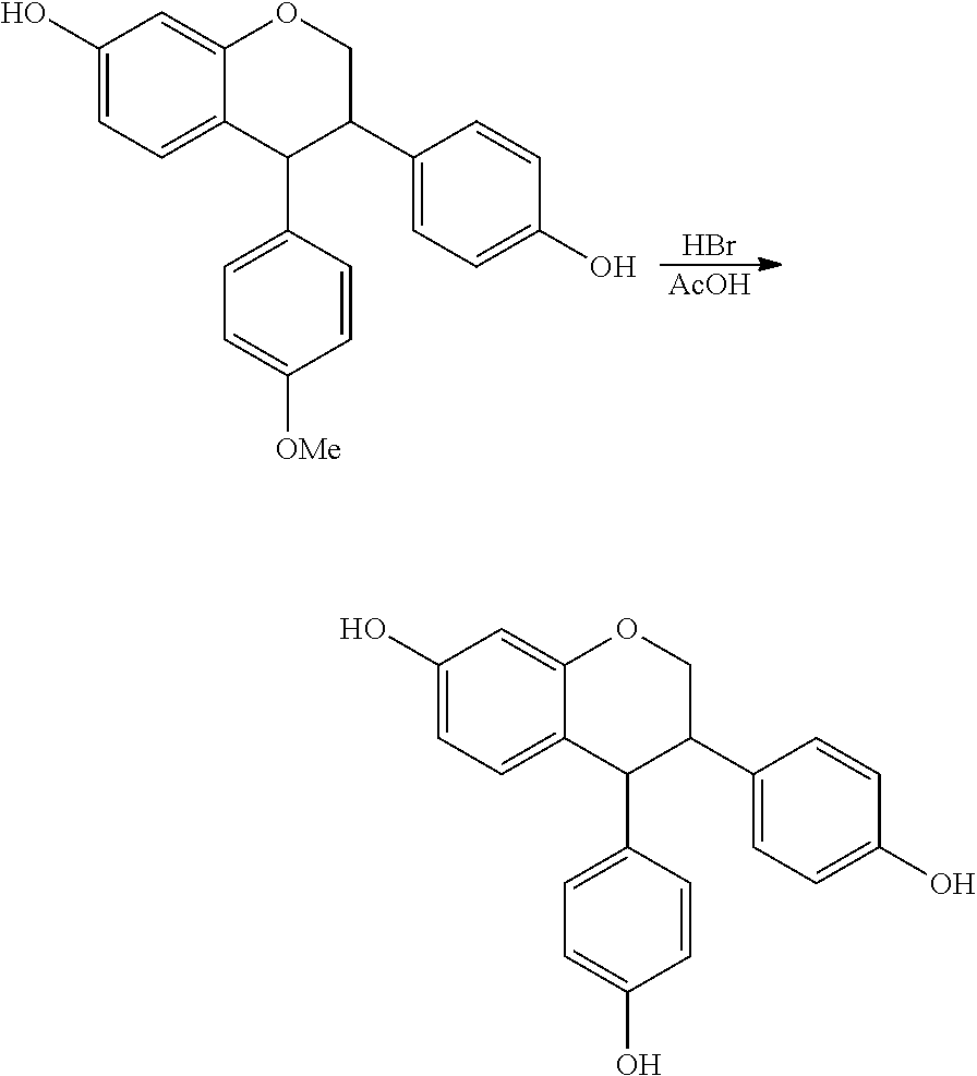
Br.[AcOH].C1(O)=CC=C2C(=C1)OCC(C1=CC=C(O)C=C1)C2C1=CC=C([OMe])C=C1.C1(O)=CC=C2C(=C1)OCC(C1=CC=C(O)C=C1)C2C1=CC=C(O)C=C1
